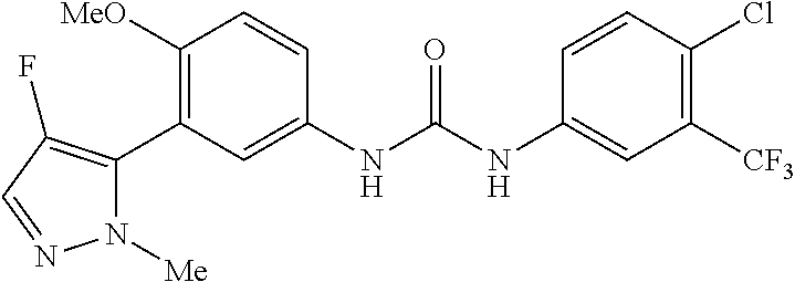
C1([OMe])=C(C2=C(F)C=NN2[Me])C=C(NC(=O)NC2=CC([CF3])=C(Cl)C=C2)C=C1
